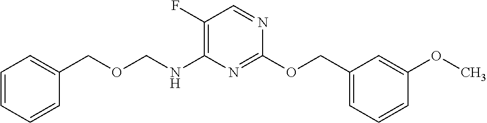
C1=CC=C(COC2=NC(NCOCC3=CC=CC=C3)=C(F)C=N2)C=C1OC
